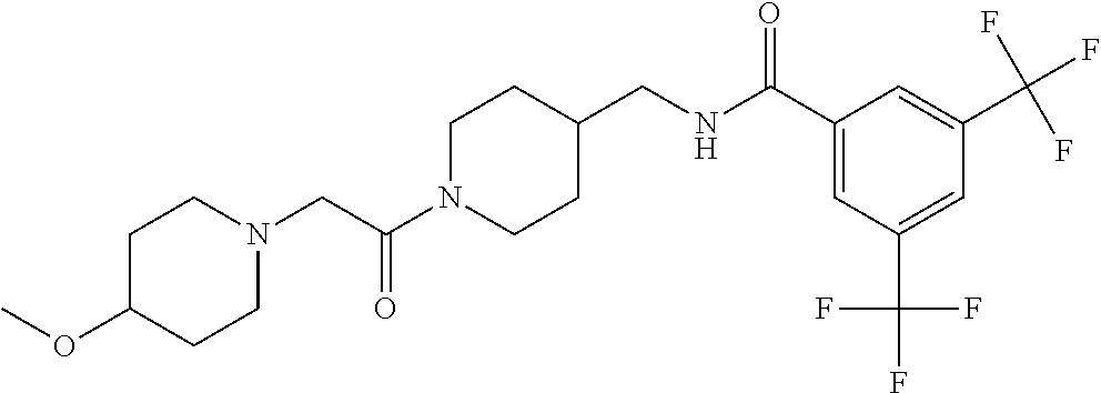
C1C(OC)CCN(CC(N2CCC(CNC(C3=CC(C(F)(F)F)=CC(C(F)(F)F)=C3)=O)CC2)=O)C1
